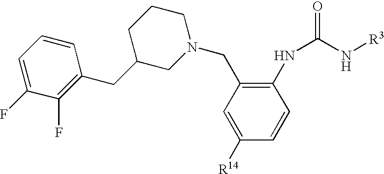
C1=C([R14])C=CC(NC(=O)N[R3])=C1CN1CCCC(CC2=C(F)C(F)=CC=C2)C1
